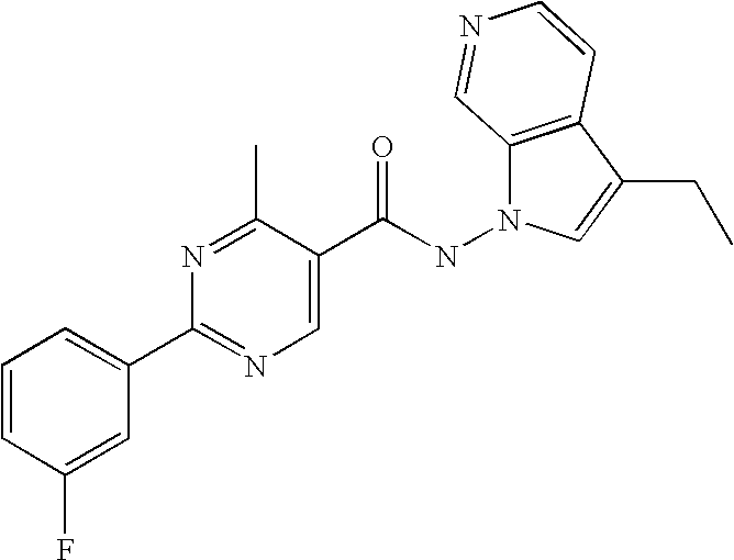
N(C(C1=CN=C(C2=CC=CC(F)=C2)N=C1C)=O)N1C2=C(C(CC)=C1)C=CN=C2
